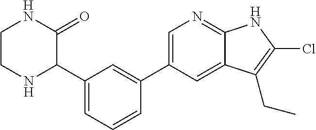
C1(C2=CC=CC(C3=CN=C4C(=C3)C(CC)=C(Cl)N4)=C2)C(=O)NCCN1
